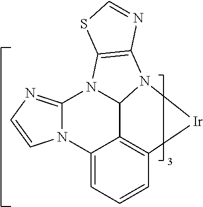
C12=C3C=CC=C1N1C(=NC=C1)N1C2N([Ir]3)C2=C1SC=N2
